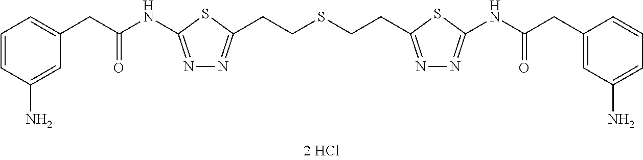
N1=C(NC(CC2=CC=CC(N)=C2)=O)SC(CCSCCC2=NN=C(NC(CC3=CC(N)=CC=C3)=O)S2)=N1
